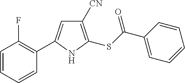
C1([CN])=C(SC(C2=CC=CC=C2)=O)NC(C2=C(F)C=CC=C2)=C1
